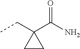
CCC1(C(N)=O)CC1
